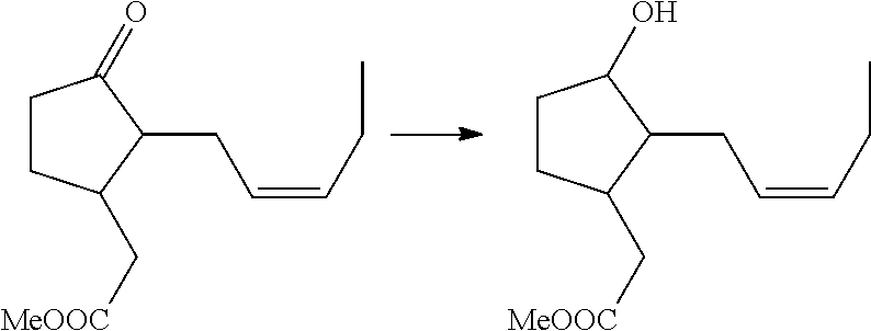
C1CC(C[MeOOC])C(CC=CCC)C1=O.C1CC(C[MeOOC])C(CC=CCC)C1O
